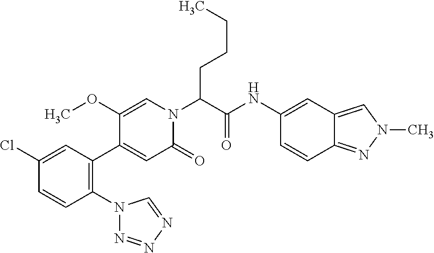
C1(Cl)=CC(C2=CC(=O)N(C(C(NC3=CC4=CN(C)N=C4C=C3)=O)CCCC)C=C2OC)=C(N2N=NN=C2)C=C1
